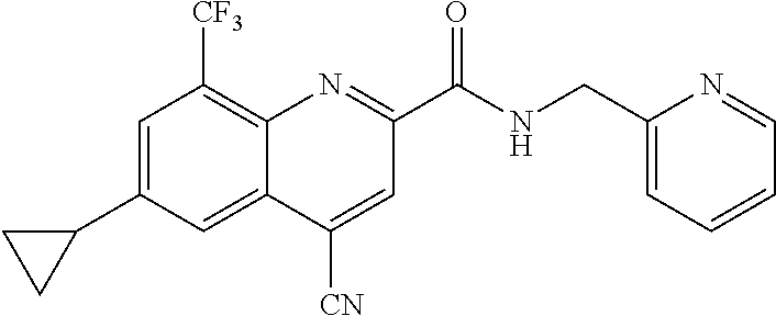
C1=C(C2CC2)C=C2C(=C1[CF3])N=C(C(=O)NCC1=CC=CC=N1)C=C2[CN]
